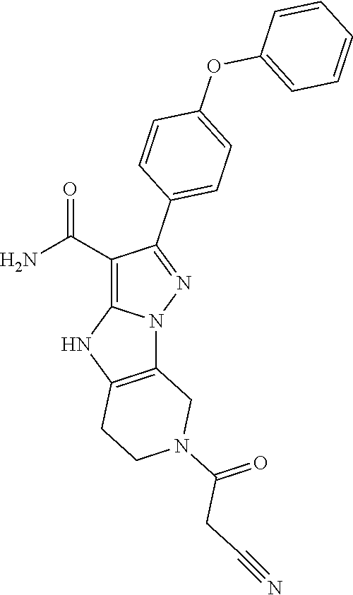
N12C3=C(NC1=C(C(N)=O)C(C1=CC=C(OC4=CC=CC=C4)C=C1)=N2)CCN(C(CC#N)=O)C3
